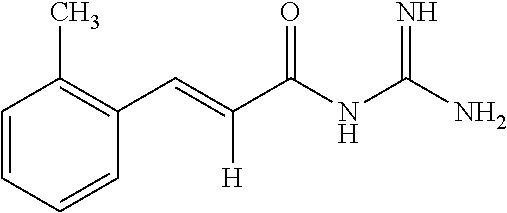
C1=CC=CC(C=C(C(NC(N)=N)=O)[H])=C1C
